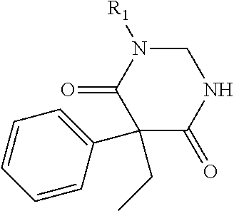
C1N([R1])C(=O)C(CC)(C2=CC=CC=C2)C(=O)N1
